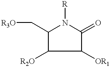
C1(C[R3O])C([R2O])C([OR1])C(=O)N1[R]
